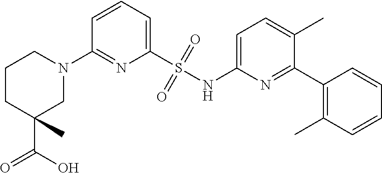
N1(C2=NC(S(NC3=CC=C(C)C(C4=C(C)C=CC=C4)=N3)(=O)=O)=CC=C2)CCCC(C(=O)O)(C)C1
